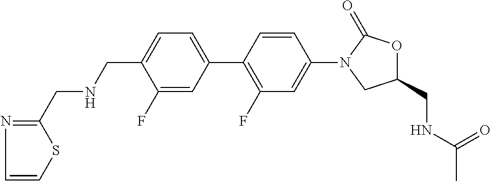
C1(CNCC2=NC=CS2)=CC=C(C2=C(F)C=C(N3CC(CNC(C)=O)OC3=O)C=C2)C=C1F
